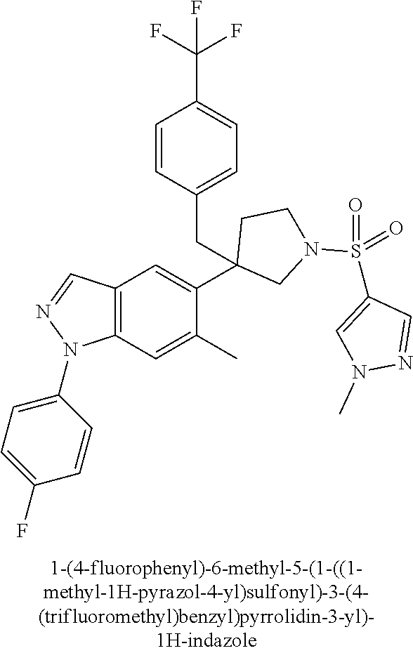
C12=C(C=C(C)C(C3(CC4=CC=C(C(F)(F)F)C=C4)CN(S(C4=CN(C)N=C4)(=O)=O)CC3)=C1)N(C1=CC=C(F)C=C1)N=C2
